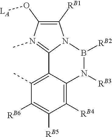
[RB2]B1N2C([RB1])=C(O[LA])N(C)=C2C2=C(C)C([RB6])=C([RB5])C([RB4])=C2N1[RB3]
